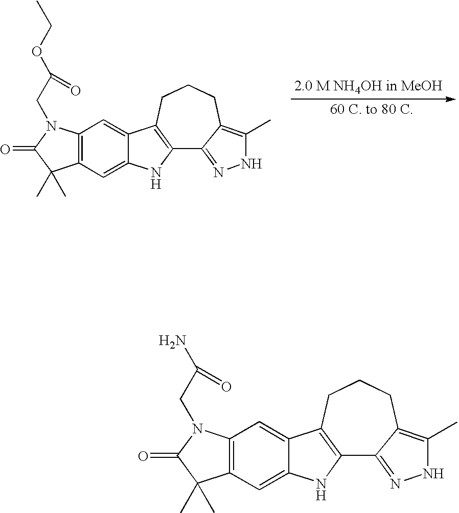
C12=C(C=C3C(=C1)C1=C(N3)C3=NNC(C)=C3CCC1)C(C)(C)C(=O)N2CC(OCC)=O.C12=C(C=C3C(=C1)C1=C(N3)C3=NNC(C)=C3CCC1)C(C)(C)C(=O)N2CC(=O)N
